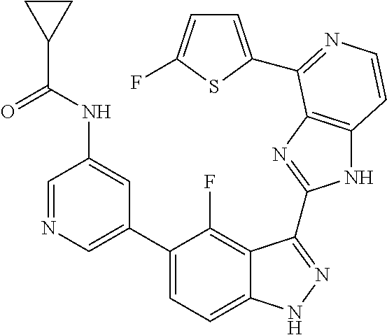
C1=C(C2=CC=C3C(=C2F)C(C2=NC4=C(N2)C=CN=C4C2=CC=C(F)S2)=NN3)C=C(NC(C2CC2)=O)C=N1
